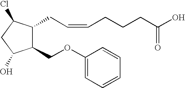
C1(OCC2C(CC=CCCCC(O)=O)C(Cl)CC2O)=CC=CC=C1
